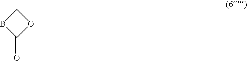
C1BC(=O)O1
